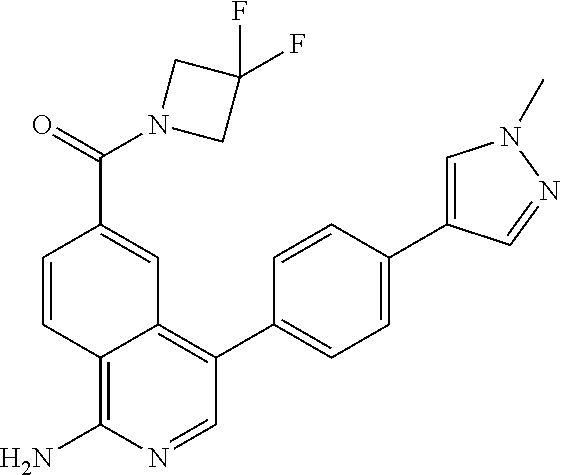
C12=C(N)N=CC(C3=CC=C(C4=CN(C)N=C4)C=C3)=C1C=C(C(=O)N1CC(F)(F)C1)C=C2
